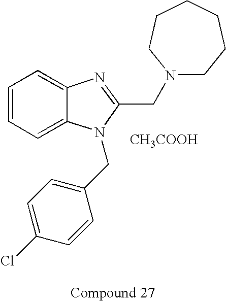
C1=CC=C2C(=C1)N=C(CN1CCCCCC1)N2CC1=CC=C(Cl)C=C1.[CH3COOH]
